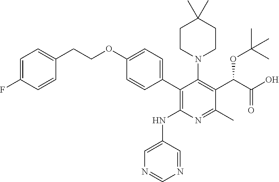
C1=C(F)C=CC(CCOC2=CC=C(C3=C(NC4=CN=CN=C4)N=C(C)C(C(OC(C)(C)C)C(O)=O)=C3N3CCC(C)(C)CC3)C=C2)=C1
